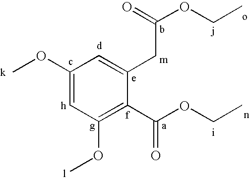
C1(CC(OCC)=O)=CC(OC)=CC(OC)=C1C(=O)OCC
